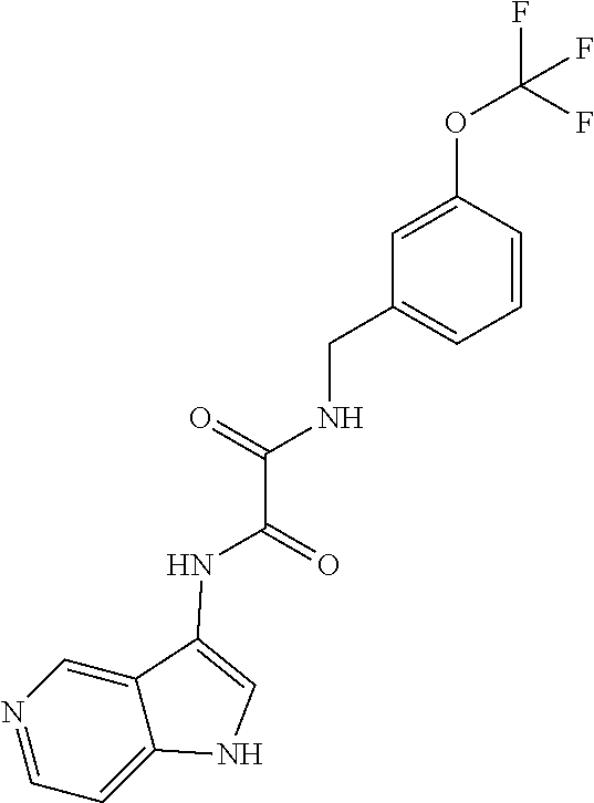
C1=CC(OC(F)(F)F)=CC(CNC(C(=O)NC2=CNC3=CC=NC=C32)=O)=C1
